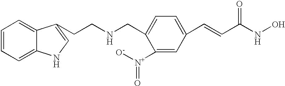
N(CC1=CC=C(C=CC(NO)=O)C=C1[N+]([O-])=O)CCC1=CNC2=CC=CC=C21
